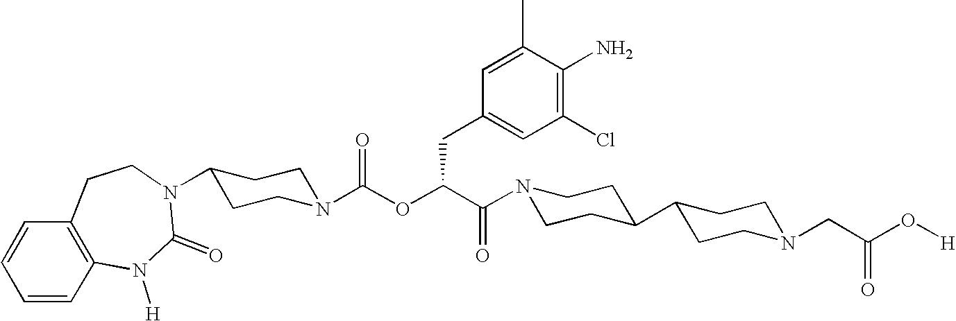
C1(Cl)=C(N)C(C)=CC(CC(OC(=O)N2CCC(N3C(=O)N([H])C4=C(C=CC=C4)CC3)CC2)C(=O)N2CCC(C3CCN(CC(O[H])=O)CC3)CC2)=C1
